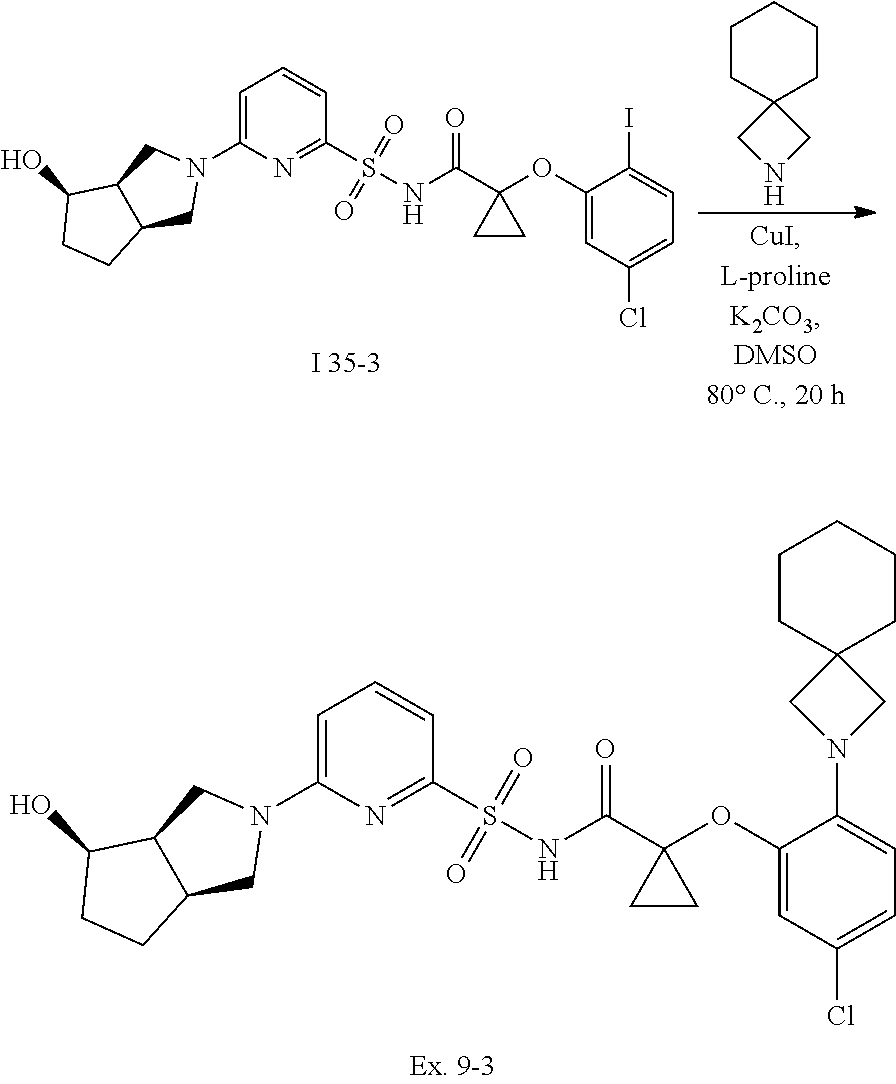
C(C1(OC2=CC(Cl)=CC=C2N2CC3(C2)CCCCC3)CC1)(=O)NS(C1=NC(N2CC3C(C2)CCC3O)=CC=C1)(=O)=O.C1CC2(CCC1)CNC2.C(C1(OC2=CC(Cl)=CC=C2I)CC1)(=O)NS(C1=NC(N2CC3C(C2)CCC3O)=CC=C1)(=O)=O
